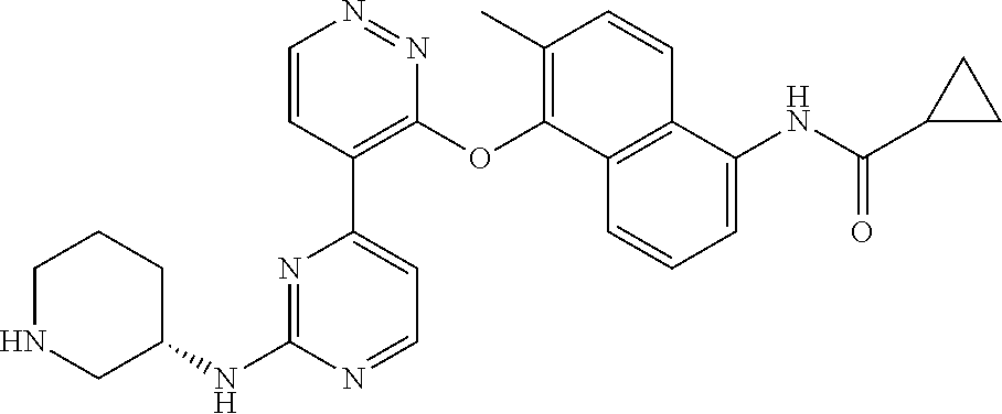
C1NCC(NC2=NC(C3=C(OC4=C(C)C=CC5=C4C=CC=C5NC(C4CC4)=O)N=NC=C3)=CC=N2)CC1
